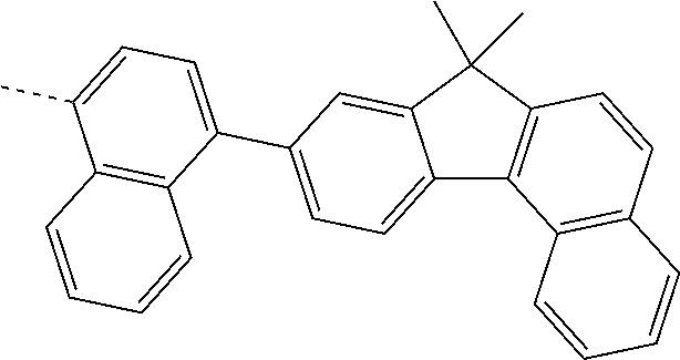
C12=CC=C(C3=CC=C(C)C4=C3C=CC=C4)C=C1C(C)(C)C1=C2C2=C(C=C1)C=CC=C2
